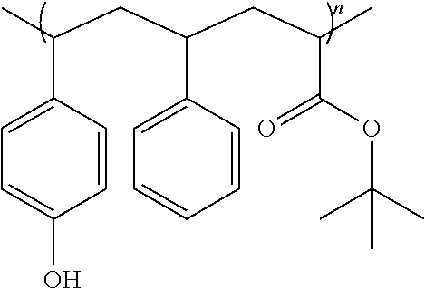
C(C1=CC=C(O)C=C1)(CC(C1=CC=CC=C1)CC(C(OC(C)(C)C)=O)C)C
